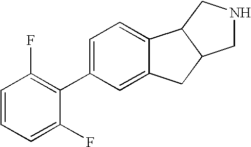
C1=C(C2=C(F)C=CC=C2F)C=C2C(=C1)C1C(C2)CNC1
